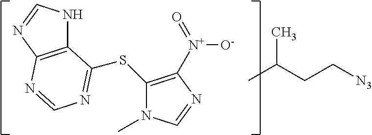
C12=C(N=CN1)N=CN=C2SC1=C([N+](=O)[O-])N=CN1C.CC(CC[N3])C
